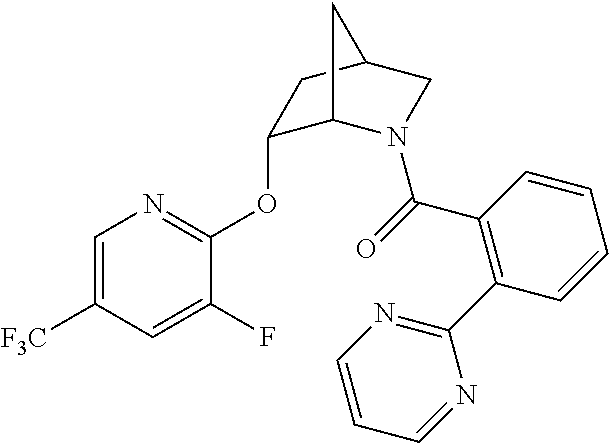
C1=C([F3C])C=C(F)C(OC2C3N(C(=O)C4=C(C5=NC=CC=N5)C=CC=C4)CC(C2)C3)=N1
